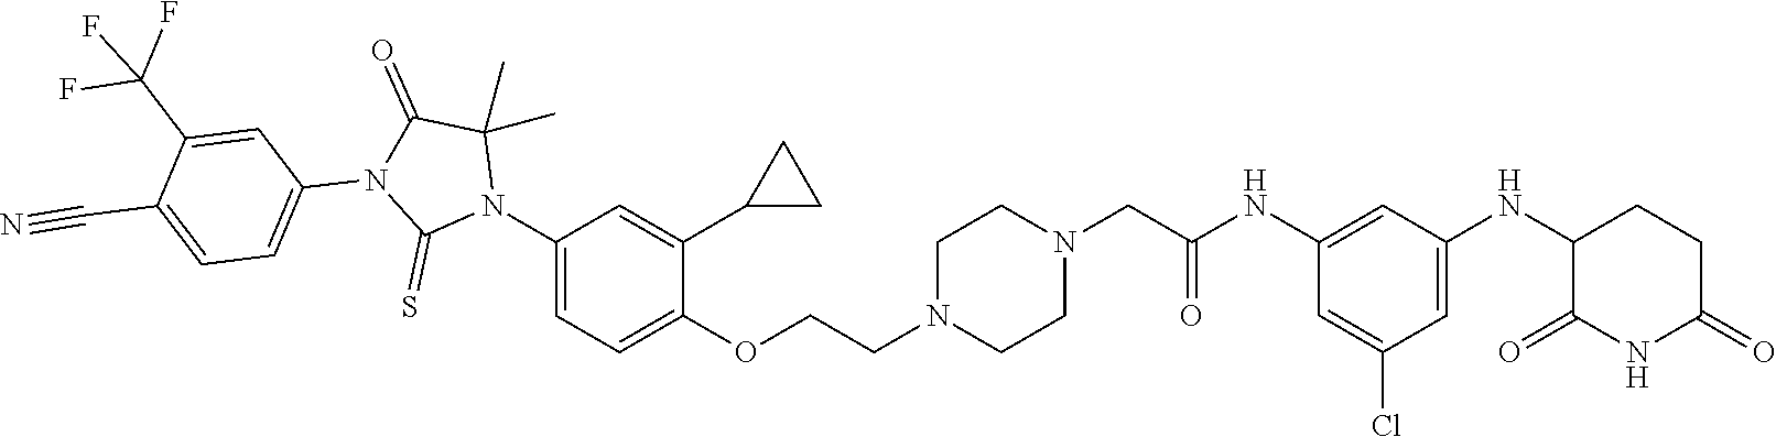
C1=C(Cl)C=C(NC2C(=O)NC(=O)CC2)C=C1NC(CN1CCN(CCOC2=CC=C(N3C(C)(C)C(=O)N(C4=CC=C(C#N)C(C(F)(F)F)=C4)C3=S)C=C2C2CC2)CC1)=O
